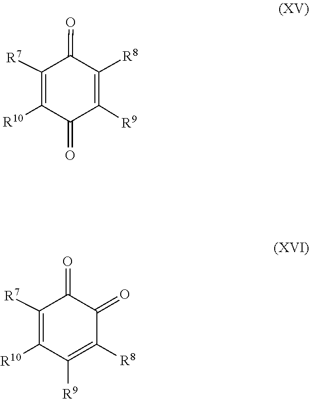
C1([R10])=C([R7])C(=O)C([R8])=C([R9])C1=O.C1(=O)C([R8])=C([R9])C([R10])=C([R7])C1=O
